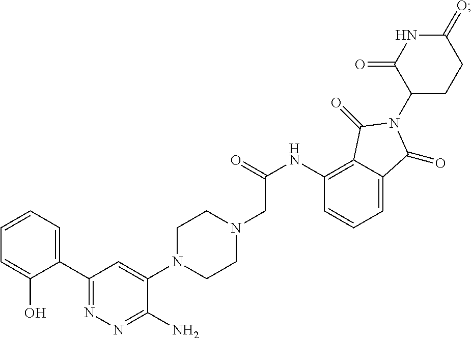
N1(CC(NC2=C3C(=CC=C2)C(=O)N(C2CCC(=O)NC2=O)C3=O)=O)CCN(C2=CC(C3=CC=CC=C3O)=NN=C2N)CC1
